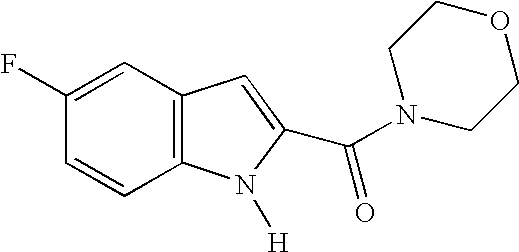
C12=C(C=CC(F)=C1)N([H])C(C(=O)N1CCOCC1)=C2
